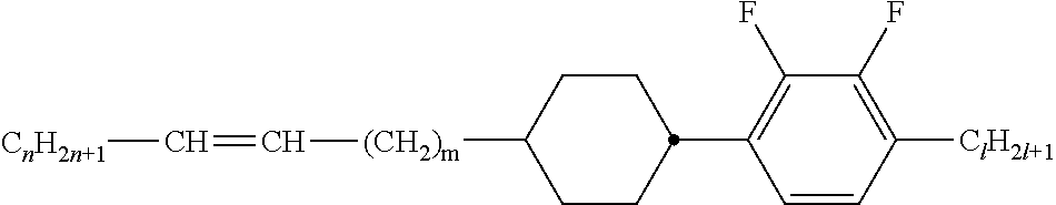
C1CC(C2=C(F)C(F)=C([ClH2l+1])C=C2)CCC1[(CH2)m]C=C[CnH2n+1]
